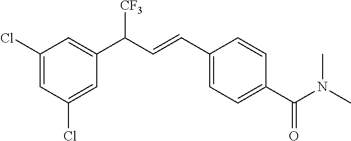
C1(Cl)=CC(Cl)=CC(C(C=CC2=CC=C(C(=O)N(C)C)C=C2)[CF3])=C1
